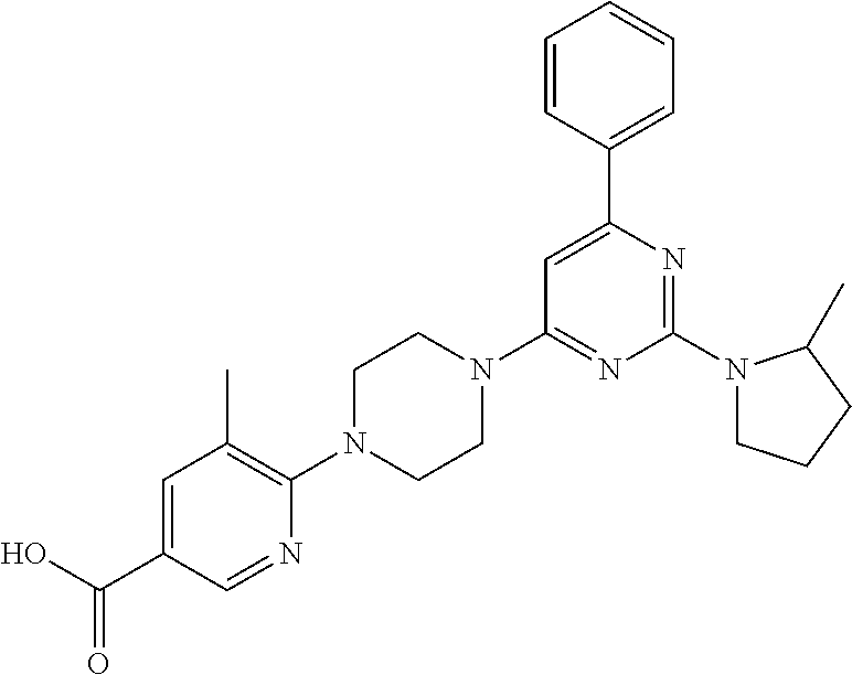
OC(C1=CC(C)=C(N2CCN(C3=NC(N4CCCC4C)=NC(C4=CC=CC=C4)=C3)CC2)N=C1)=O
